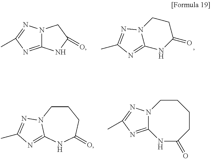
N12C(=NC(C)=N1)NC(=O)CC2.C12=NC(C)=NN1CC(=O)N2.C1CN2C(=NC(C)=N2)NC(=O)C1.N12C(=NC(C)=N1)NC(=O)CCCC2
